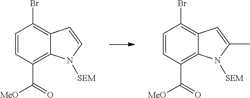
BrC1=C2C(=C(C(=O)[MeO])C=C1)N([SEM])C=C2.BrC1=C2C(=C(C(=O)[MeO])C=C1)N([SEM])C(C)=C2
